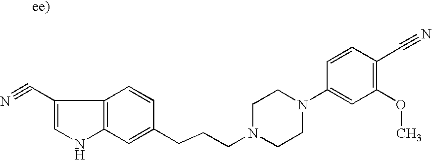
C1(C#N)=CNC2=C1C=CC(CCCN1CCN(C3=CC(OC)=C(C#N)C=C3)CC1)=C2
